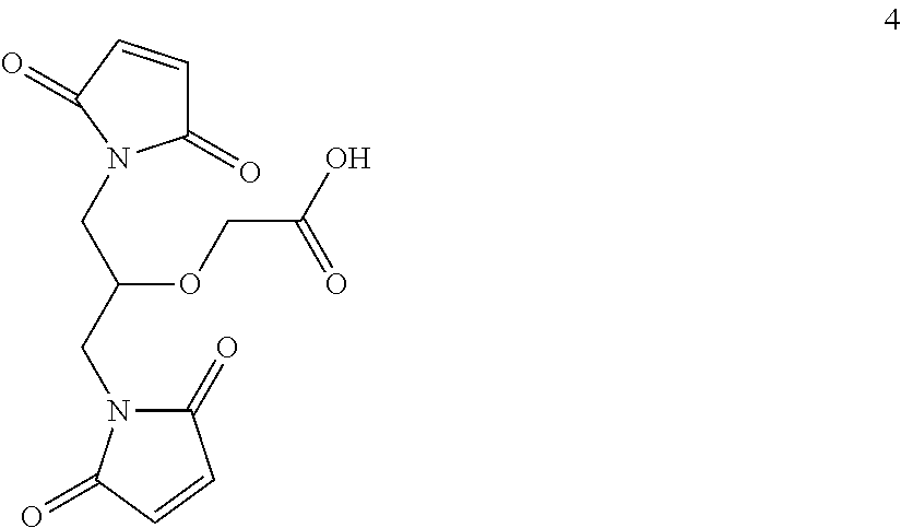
C1(=O)C=CC(=O)N1CC(CN1C(=O)C=CC1=O)OCC(O)=O
